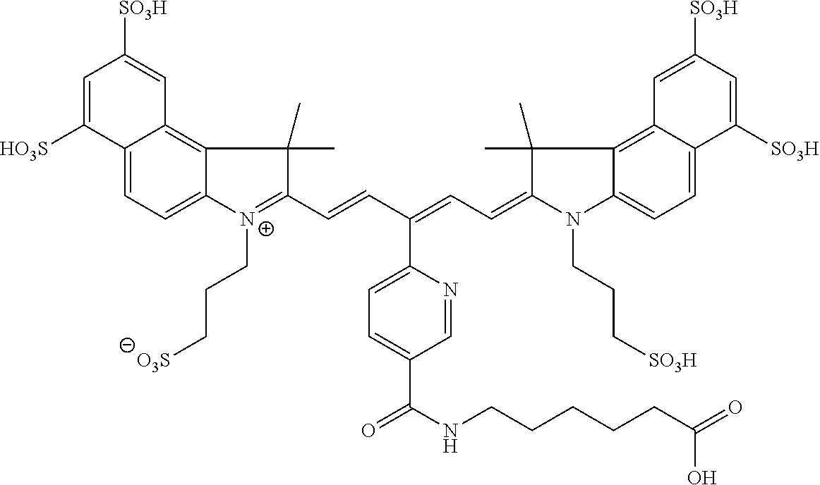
C12=CC=C3C(=C1C=C([SO3H])C=C2[HO3S])C(C)(C)C(C=CC(=CC=C1N(CCC[SO3H])C2=CC=C4C(=C2C1(C)C)C=C([SO3H])C=C4[SO3H])C1=CC=C(C(=O)NCCCCCC(=O)O)C=N1)=[N+]3CCC[O3S]
